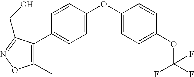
C1=C(OC2=CC=C(OC(F)(F)F)C=C2)C=CC(C2=C(C)ON=C2CO)=C1
